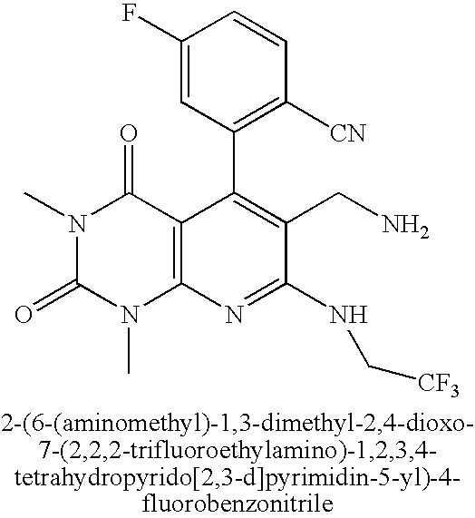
C1(F)=CC(C2=C(CN)C(NC[CF3])=NC3=C2C(=O)N(C)C(=O)N3C)=C([CN])C=C1
